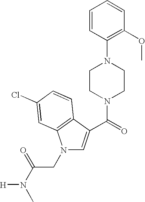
N1(CC(N(C)[H])=O)C=C(C(=O)N2CCN(C3=C(OC)C=CC=C3)CC2)C2=C1C=C(Cl)C=C2
